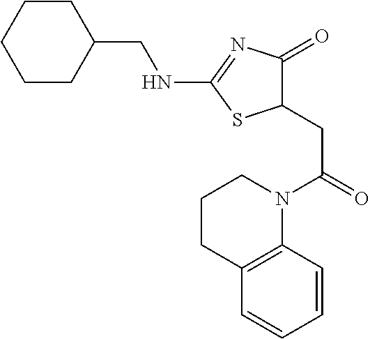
C1(CC(=O)N2CCCC3=C2C=CC=C3)C(=O)N=C(NCC2CCCCC2)S1
